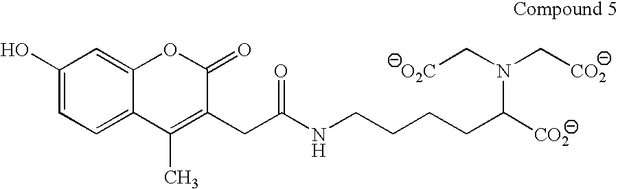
C1=C2C(=CC=C1O)C(C)=C(CC(NCCCCC([CO2])N(C[CO2])C[O2C])=O)C(=O)O2
